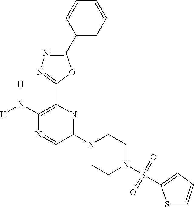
C1(N([H])[H])=C(C2=NN=C(C3=CC=CC=C3)O2)N=C(N2CCN(S(=O)(=O)C3=CC=CS3)CC2)C=N1
